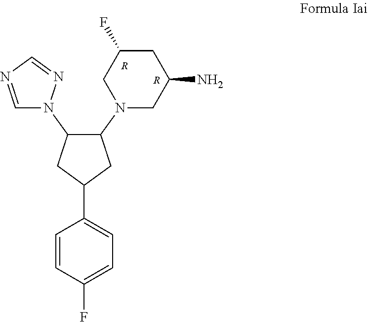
C1(N2CC(N)CC(F)C2)C(N2N=CN=C2)CC(C2=CC=C(F)C=C2)C1.[R].[R]
